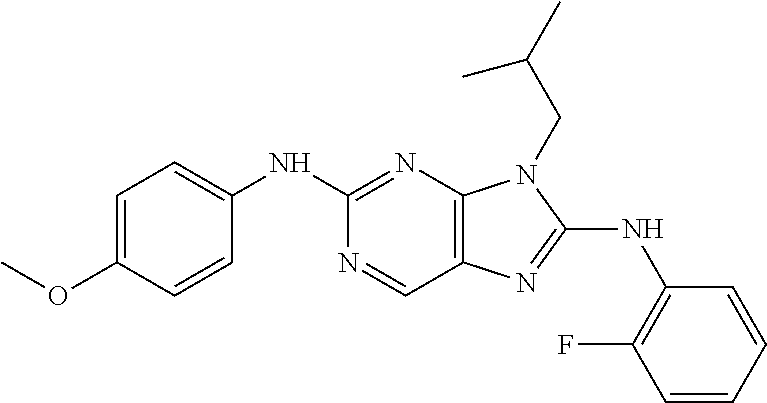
C1(NC2=CC=C(OC)C=C2)=NC2=C(C=N1)N=C(NC1=C(F)C=CC=C1)N2CC(C)C
